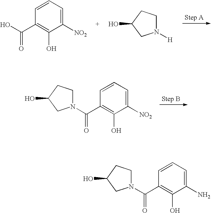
C1=CC(C(O)=O)=C(O)C([NO2])=C1.N1([H])CCC(O)C1.C1=CC(C(N2CCC(O)C2)=O)=C(O)C([NO2])=C1.C1=CC(C(N2CCC(O)C2)=O)=C(O)C(N)=C1
